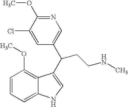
C1=CC=C2C(=C1OC)C(C(CCNC)C1=CN=C(OC)C(Cl)=C1)=CN2
